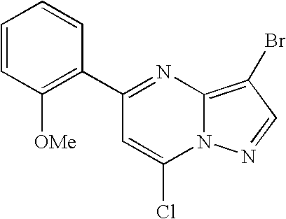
C1(C2=C([OMe])C=CC=C2)=NC2=C(Br)C=NN2C(Cl)=C1
